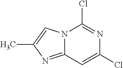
N12C(=NC(C)=C1)C=C(Cl)N=C2Cl
